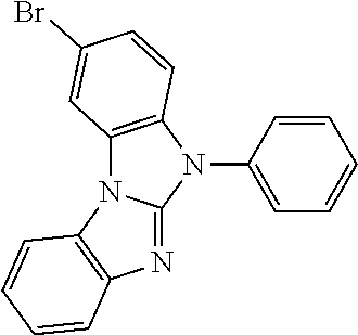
N1=C2N(C3=C1C=CC=C3)C1=C(N2C2=CC=CC=C2)C=CC(Br)=C1
